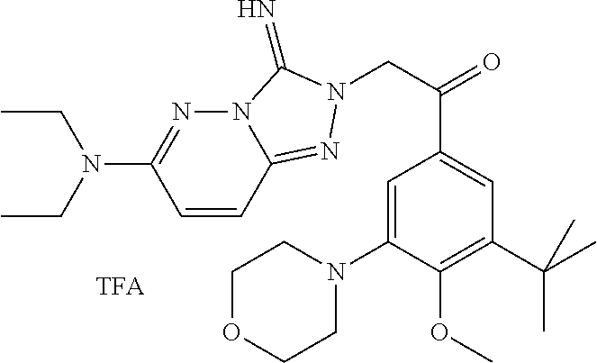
C1=CC2=NN(CC(=O)C3=CC(C(C)(C)C)=C(OC)C(N4CCOCC4)=C3)C(=N)N2N=C1N(CC)CC
